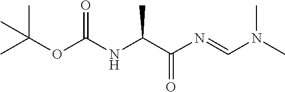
CN(C=NC(C(NC(OC(C)(C)C)=O)C)=O)C
